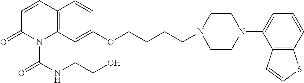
C12=C(C=C(OCCCCN3CCN(C4=CC=CC5=C4C=CS5)CC3)C=C1)N(C(NCCO)=O)C(=O)C=C2
